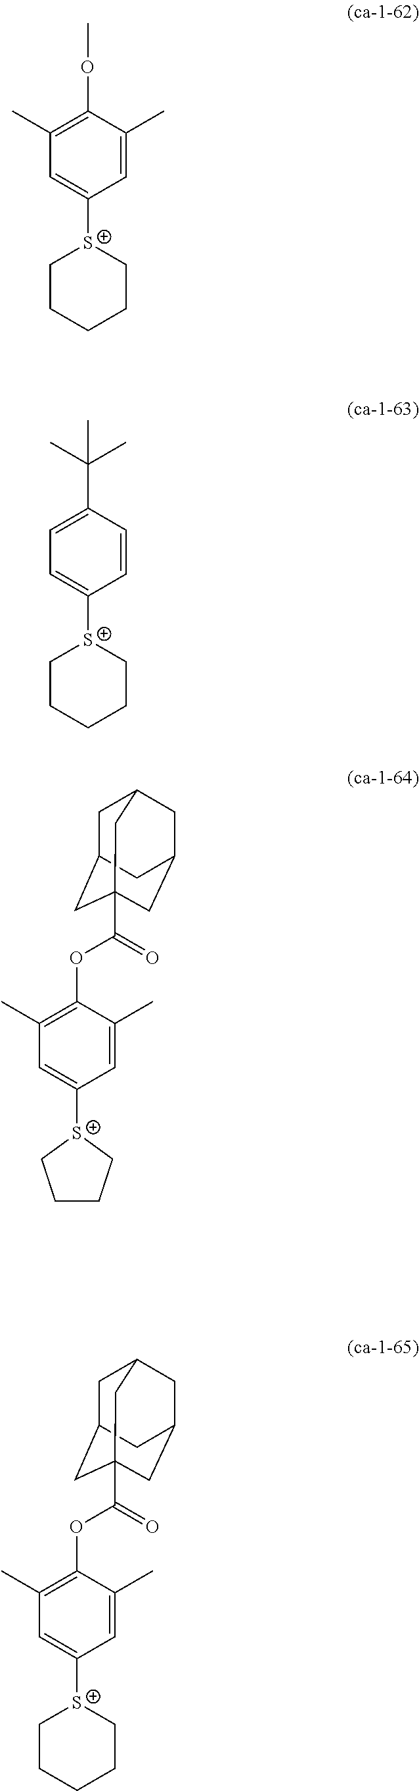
C1=C([S+]2CCCCC2)C=C(C)C(OC)=C1C.C1=C([S+]2CCCCC2)C=CC(C(C)(C)C)=C1.C1=C([S+]2CCCC2)C=C(C)C(OC(=O)C23CC4CC(CC(C2)C4)C3)=C1C.C1=C([S+]2CCCCC2)C=C(C)C(OC(=O)C23CC4CC(CC(C2)C4)C3)=C1C
